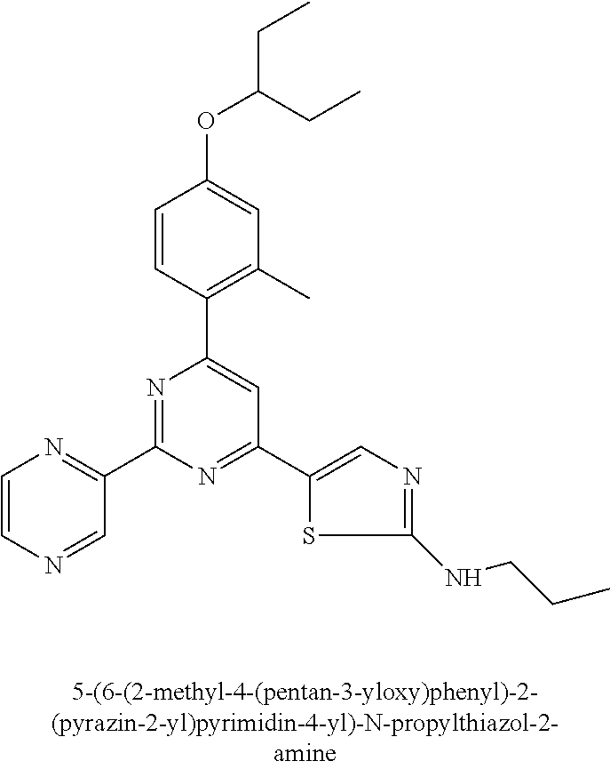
C1=CC(C2=CC(C3=CN=C(NCCC)S3)=NC(C3=NC=CN=C3)=N2)=C(C)C=C1OC(CC)CC
